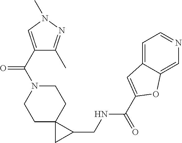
C1C2(CCN(C(=O)C3=CN(C)N=C3C)C1)CC2CNC(=O)C1=CC2=CC=NC=C2O1
